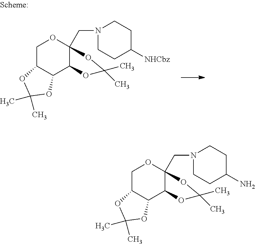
C1C2C(C3C(CN4CCC([NHCbz])CC4)(O1)OC(C)(C)O3)OC(C)(C)O2.C1C2C(C3C(CN4CCC(N)CC4)(O1)OC(C)(C)O3)OC(C)(C)O2
